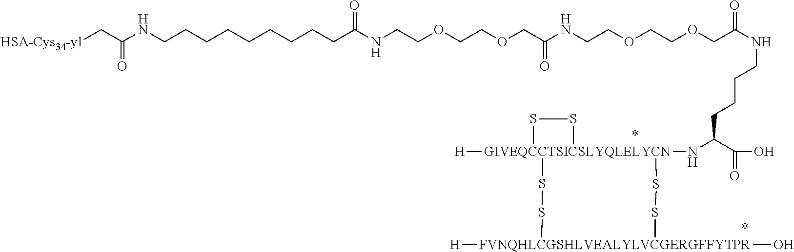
[HSA-Cys34-yl]CC(NCCCCCCCCCC(NCCOCCOCC(NCCOCCOCC(NCCCCC(N[GIVEQCCTSICSLYQLELYCN]12([H])(SS1)SS[FVNQHLCGSHLVEALYLVCGERGFFYTPR]([H])(O)SS2)C(=O)O)=O)=O)=O)=O
